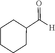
C1CCCC(C(=O)[H])C1
